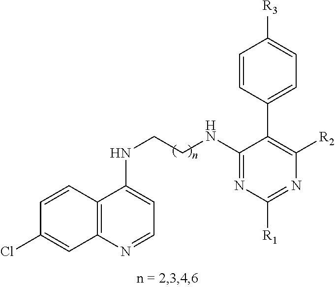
C12=C(N=CC=C1NCCNC1=NC([R1])=NC([R2])=C1C1=CC=C([R3])C=C1)C=C(Cl)C=C2
